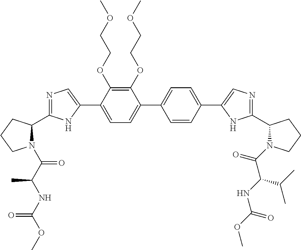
C1(OCCOC)=C(OCCOC)C(C2=CN=C(C3N(C(C(NC(OC)=O)C)=O)CCC3)N2)=CC=C1C1=CC=C(C2=CN=C(C3N(C(=O)C(NC(OC)=O)C(C)C)CCC3)N2)C=C1
